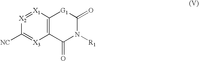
C12=C([X1]=[X2]C([NC])=[X3]1)[G1]C(=O)N([R1])C2=O
